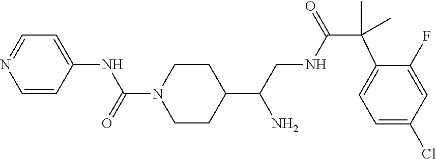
C1=CC(NC(N2CCC(C(CNC(=O)C(C3=CC=C(Cl)C=C3F)(C)C)N)CC2)=O)=CC=N1
